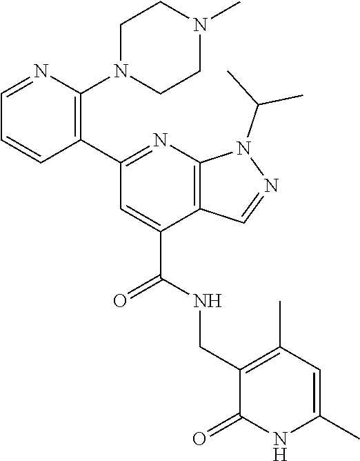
C1=NC(N2CCN(C)CC2)=C(C2=NC3=C(C(C(NCC4=C(C)C=C(C)NC4=O)=O)=C2)C=NN3C(C)C)C=C1
